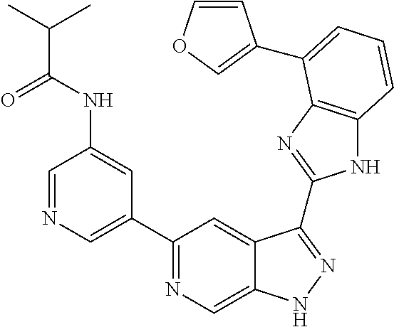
C1=NC=C(C2=NC=C3C(=C2)C(C2=NC4=C(N2)C=CC=C4C2=COC=C2)=NN3)C=C1NC(C(C)C)=O
